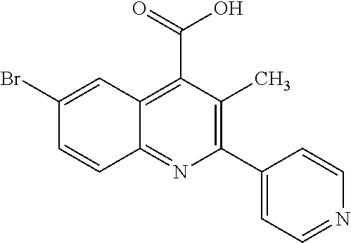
C1(C2=C(C)C(C(O)=O)=C3C(=N2)C=CC(Br)=C3)=CC=NC=C1
